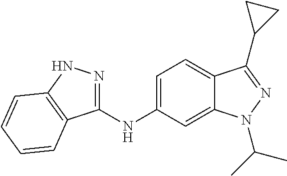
C1(NC2=CC=C3C(=C2)N(C(C)C)N=C3C2CC2)=NNC2=C1C=CC=C2
